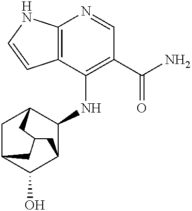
C12=C(C(NC3C4CC5C(O)C3CC(C5)C4)=C(C(N)=O)C=N1)C=CN2
